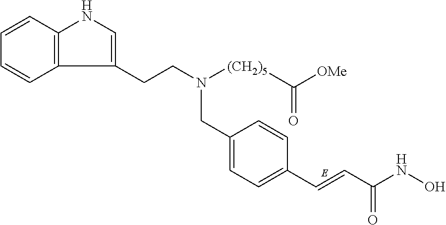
C1=CC2=C(C=C1)C(CCN(CC1=CC=C(C=CC(NO)=O)C=C1)[(CH2)5]C([OMe])=O)=CN2
